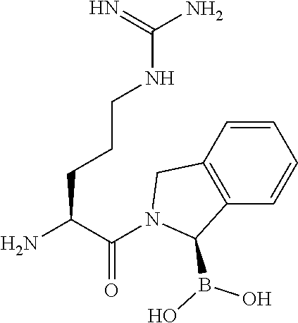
NC(C(N1C(B(O)O)C2=C(C1)C=CC=C2)=O)CCCNC(N)=N
